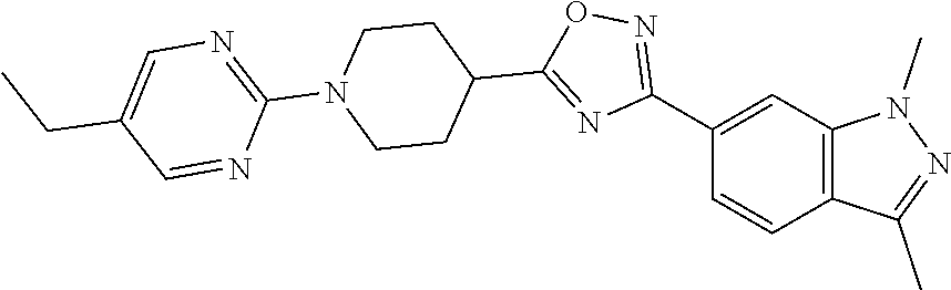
C1=CC2=C(C=C1C1=NOC(C3CCN(C4=NC=C(CC)C=N4)CC3)=N1)N(C)N=C2C
